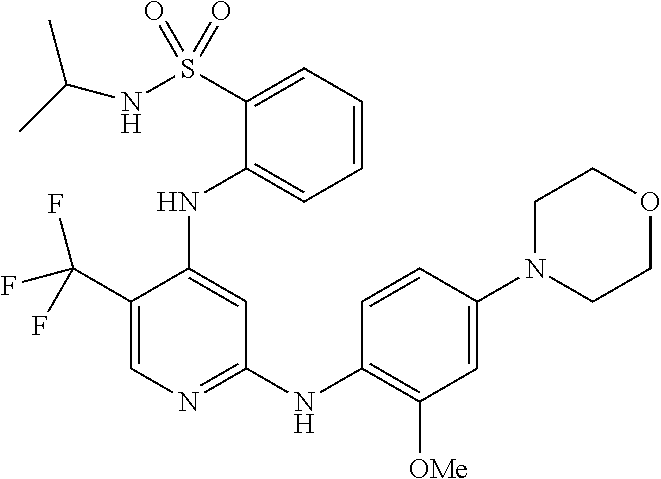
C1(C(F)(F)F)=CN=C(NC2=C([OMe])C=C(N3CCOCC3)C=C2)C=C1NC1=CC=CC=C1S(=O)(NC(C)C)=O
